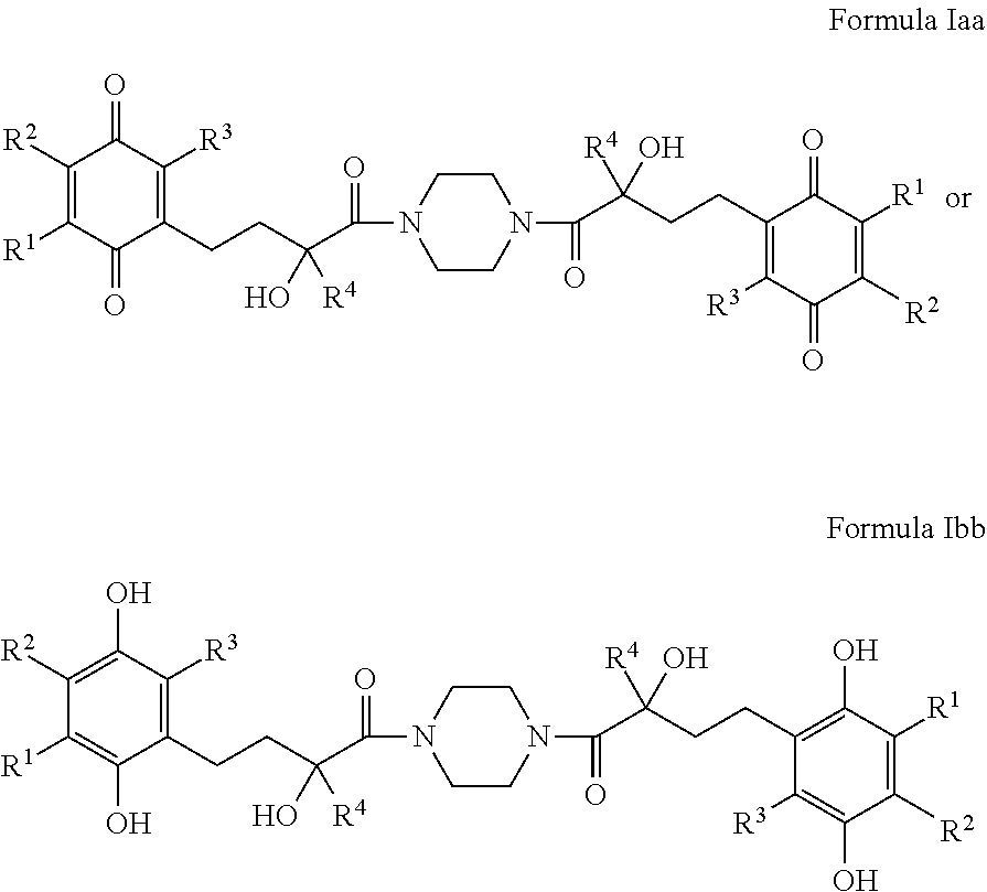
C1(CCC(C(=O)N2CCN(C(=O)C(CCC3=C([R3])C(=O)C([R2])=C([R1])C3=O)([R4])O)CC2)(O)[R4])=C([R3])C(=O)C([R2])=C([R1])C1=O.C1(CCC(C(=O)N2CCN(C(=O)C(CCC3=C(O)C([R1])=C([R2])C(O)=C3[R3])([R4])O)CC2)(O)[R4])=C([R3])C(O)=C([R2])C([R1])=C1O
